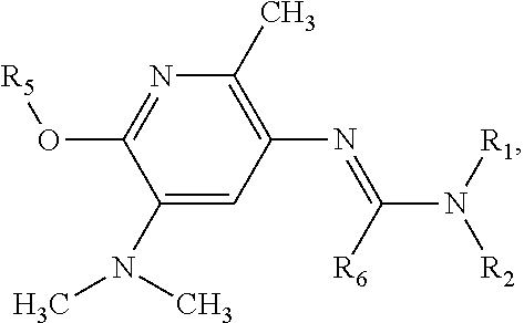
C1(N(C)C)=CC(N=C([R6])N([R1])[R2])=C(C)N=C1O[R5]
